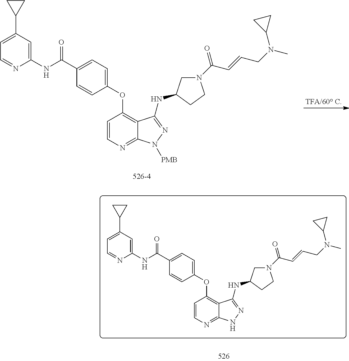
C1(OC2=C3C(=NC=C2)NN=C3NC2CN(C(C=CCN(C)C3CC3)=O)CC2)=CC=C(C(=O)NC2=CC(C3CC3)=CC=N2)C=C1.C1(OC2=C3C(=NC=C2)N([PMB])N=C3NC2CN(C(C=CCN(C)C3CC3)=O)CC2)=CC=C(C(=O)NC2=CC(C3CC3)=CC=N2)C=C1
